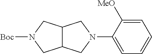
C12C(CN(C3=CC=CC=C3[MeO])C1)CN([Boc])C2
